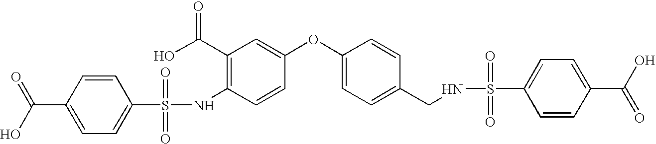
C1(C(=O)O)=CC=C(S(=O)(=O)NC2=C(C(=O)O)C=C(OC3=CC=C(CNS(=O)(=O)C4=CC=C(C(=O)O)C=C4)C=C3)C=C2)C=C1
